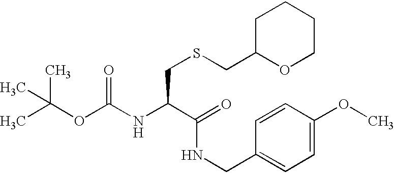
CC(OC(NC(CSCC1OCCCC1)C(NCC1=CC=C(OC)C=C1)=O)=O)(C)C
